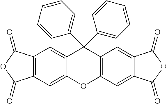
O1C2=C(C(C3=CC=CC=C3)(C3=CC=CC=C3)C3=CC4=C(C=C13)C(=O)OC4=O)C=C1C(=C2)C(=O)OC1=O
